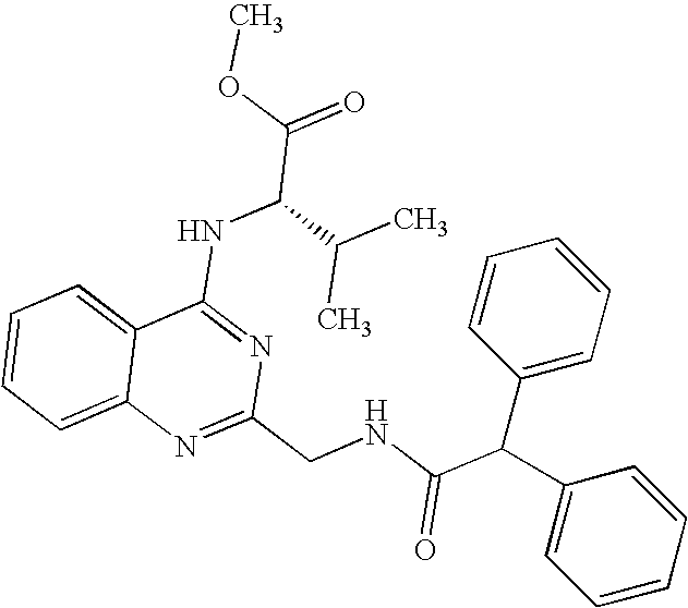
C12=CC=CC=C1N=C(CNC(C(C1=CC=CC=C1)C1=CC=CC=C1)=O)N=C2NC(C(=O)OC)C(C)C
